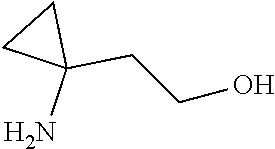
NC1(CCO)CC1
